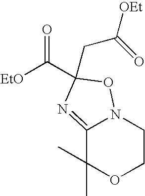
C12=NC(C([EtO])=O)(CC([OEt])=O)ON1CCOC2(C)C
